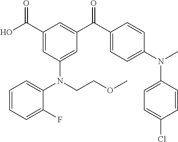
C1(C(O)=O)=CC(N(C2=CC=CC=C2F)CCOC)=CC(C(C2=CC=C(N(C)C3=CC=C(Cl)C=C3)C=C2)=O)=C1
